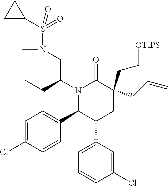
N1(C(CC)CN(C)S(=O)(=O)C2CC2)C(C2=CC=C(Cl)C=C2)C(C2=CC=CC(Cl)=C2)CC(CC[OTIPS])(CC=C)C1=O
